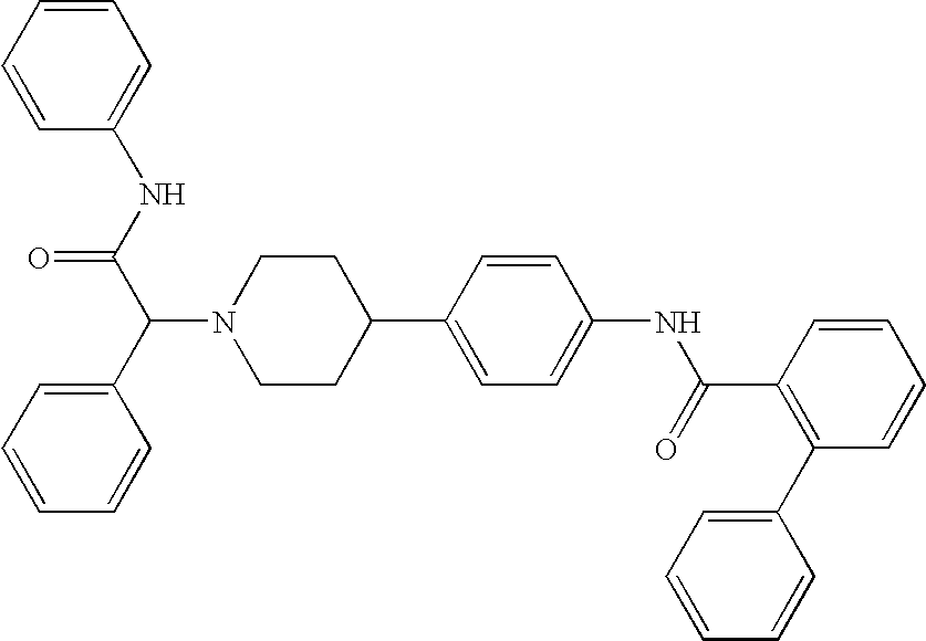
C1(C2=CC=C(NC(C3=C(C4=CC=CC=C4)C=CC=C3)=O)C=C2)CCN(C(C(=O)NC2=CC=CC=C2)C2=CC=CC=C2)CC1
